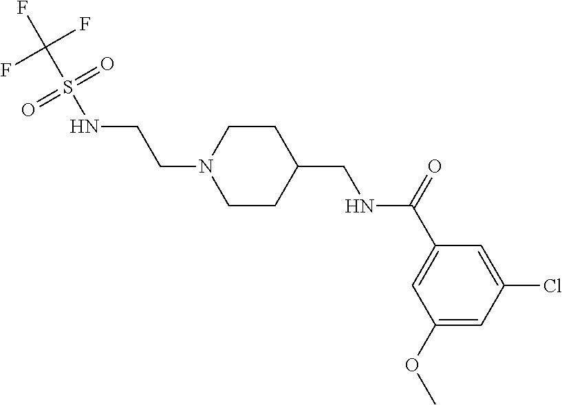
C1(OC)=CC(Cl)=CC(C(=O)NCC2CCN(CCNS(C(F)(F)F)(=O)=O)CC2)=C1
